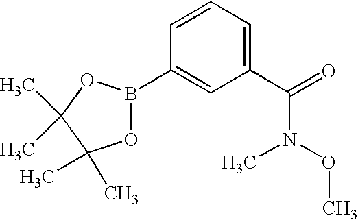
C1(C(=O)N(OC)C)=CC=CC(B2OC(C)(C)C(C)(C)O2)=C1
